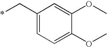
C1(C*)=CC=C(OC)C(OC)=C1
